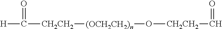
C([CH2CH2][(OCH2CH2)n]O[CH2CH2]C=O)(=O)[H]
